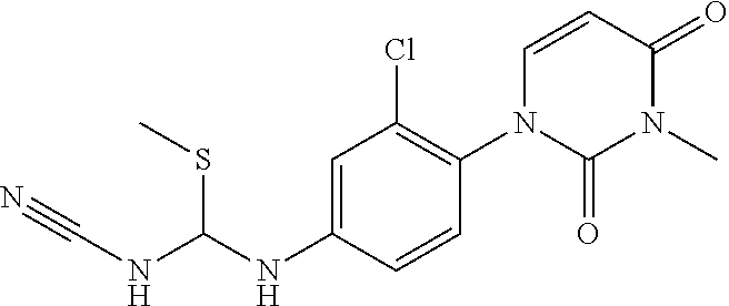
N(C1=CC(Cl)=C(N2C(=O)N(C)C(=O)C=C2)C=C1)C(NC#N)SC
